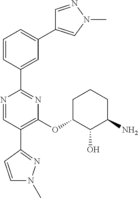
C1=C(C2=NC(OC3C(O)C(N)CCC3)=C(C3=NN(C)C=C3)C=N2)C=CC=C1C1=CN(C)N=C1
